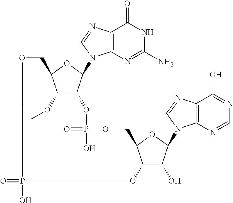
C12=C(N=CN1C1C3C(OC)C(O1)COP(O)(=O)OC1C(O)C(N4C5=C(C(O)=NC=N5)N=C4)OC1COP(=O)(O)O3)C(=O)NC(N)=N2
